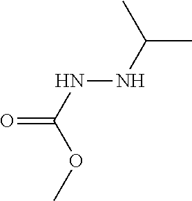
CC(C)NNC(OC)=O
